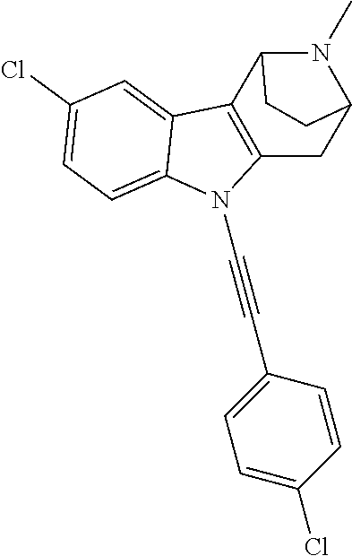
C1(Cl)=CC=C2C(=C1)C1=C(N2C#CC2=CC=C(Cl)C=C2)CC2N(C)C1CC2
